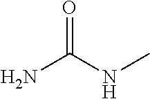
O=C(NC)N
